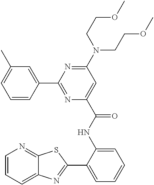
C1=CC=C2C(=N1)SC(C1=CC=CC=C1NC(=O)C1=CC(N(CCOC)CCOC)=NC(C3=CC(C)=CC=C3)=N1)=N2
